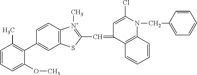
C1=CC=C(OC)C(C2=CC3=C(C=C2)[N+](C)=C(C=C2C=C(Cl)N(CC4=CC=CC=C4)C4=C2C=CC=C4)S3)=C1C
